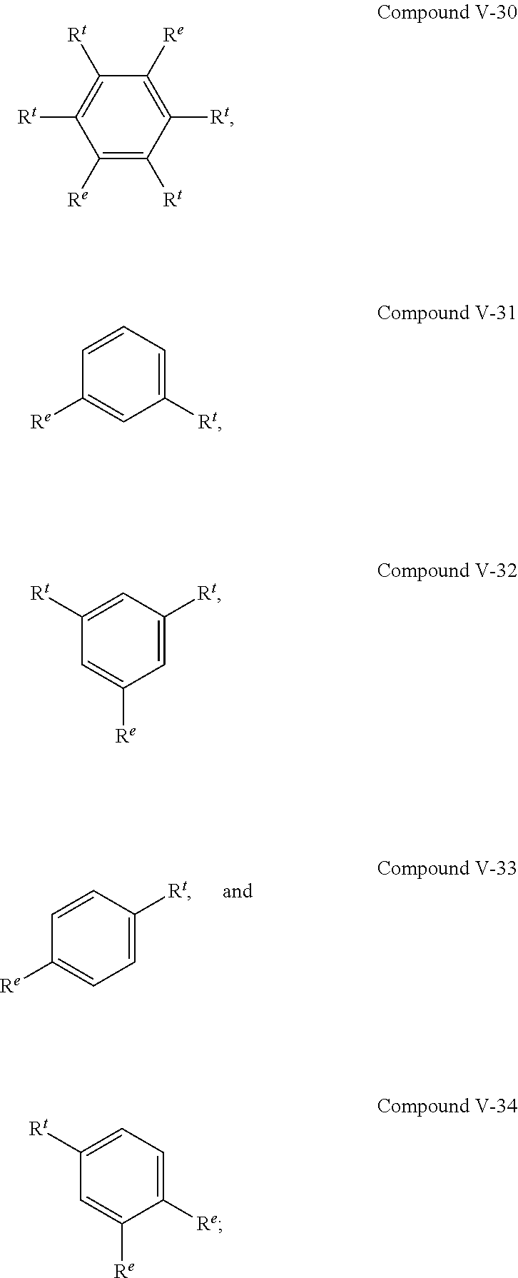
C1([Re])=CC=C([Rt])C=C1.C1([Rt])=C([Re])C([Rt])=C([Rt])C([Re])=C1[Rt].C1=CC=C([Rt])C=C1[Re].C1=C([Re])C=C([Rt])C=C1[Rt].C1=C([Re])C([Re])=CC=C1[Rt]
